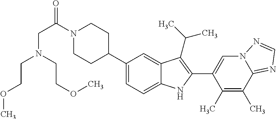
N1(C(CN(CCOC)CCOC)=O)CCC(C2=CC=C3C(=C2)C(C(C)C)=C(C2=CN4C(=NC=N4)C(C)=C2C)N3)CC1
